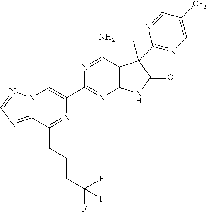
C12=NC=NN1C=C(C1=NC3=C(C(N)=N1)C(C)(C1=NC=C([CF3])C=N1)C(=O)N3)N=C2CCCC(F)(F)F
